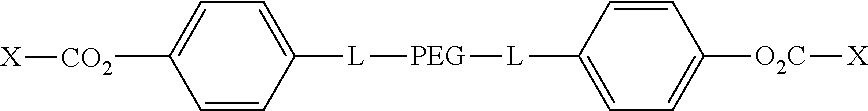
[CO2](C1=CC=C([L][PEG][L]C2=CC=C([O2C][X])C=C2)C=C1)[X]
